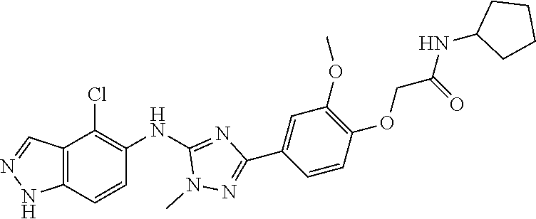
C12=C(C=CC(NC3=NC(C4=CC(OC)=C(OCC(NC5CCCC5)=O)C=C4)=NN3C)=C1Cl)NN=C2
